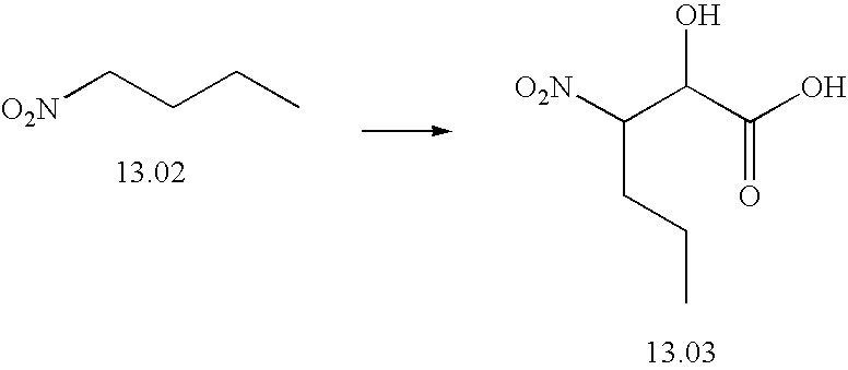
C(CC)C[O2N].C(C(C(O)=O)O)([O2N])CCC
